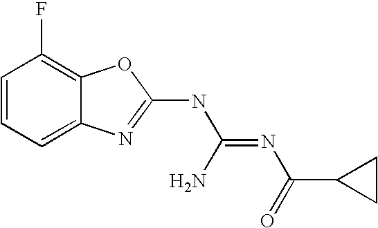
C12=CC=CC(F)=C1OC(NC(=NC(=O)C1CC1)N)=N2
